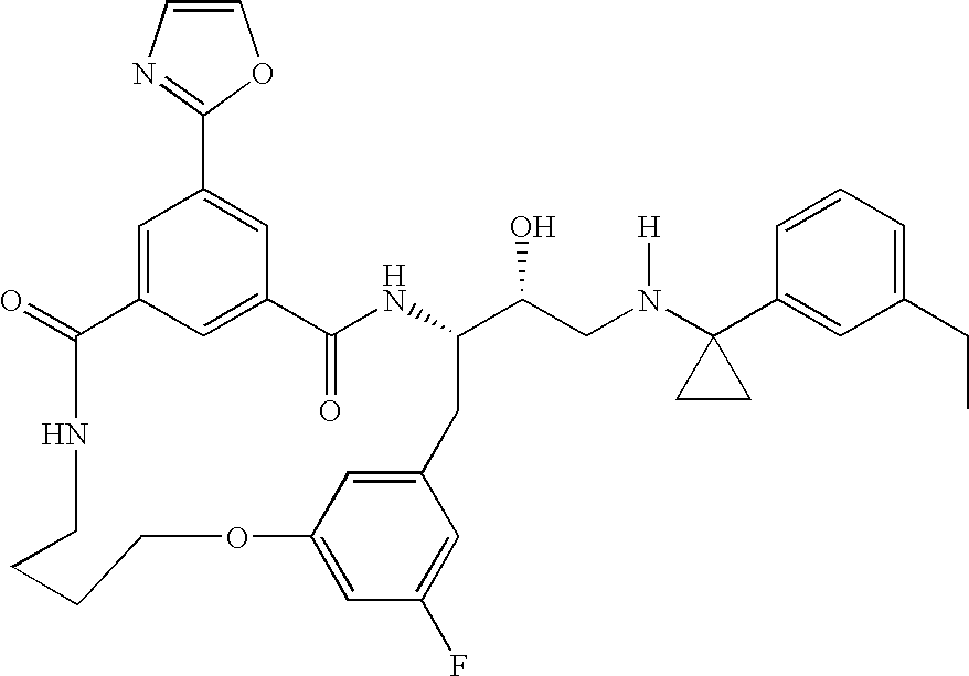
C1(=O)C2=CC(C3=NC=CO3)=CC(=C2)C(=O)NC(C(CN(C2(C3=CC(CC)=CC=C3)CC2)[H])O)CC2=CC(=CC(F)=C2)OCCCCN1
